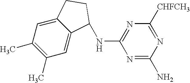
C1(C)=C(C)C=C2C(=C1)C(NC1=NC([CHFCH3])=NC(N)=N1)CC2
